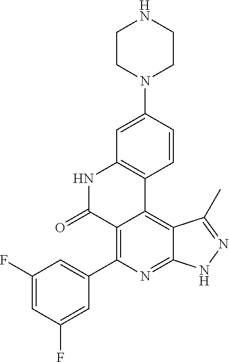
C1(F)=CC(F)=CC(C2=C3C(=C4C(=N2)NN=C4C)C2=C(NC3=O)C=C(N3CCNCC3)C=C2)=C1
